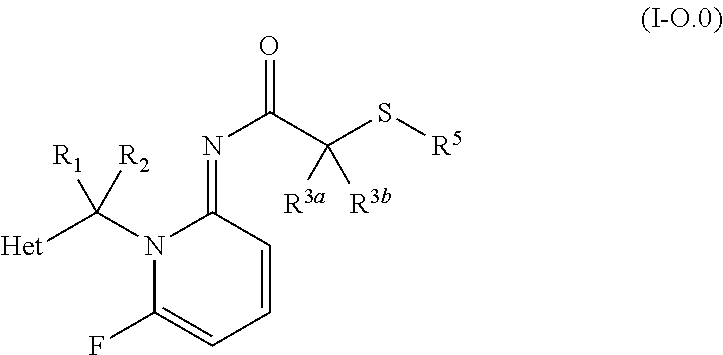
N1(C([Het])([R2])[R1])C(F)=CC=CC1=NC(=O)C(S[R5])([R3a])[R3b]
